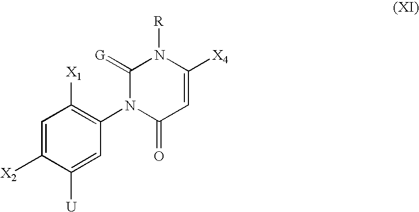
C1=C([X2])C([U])=CC(N2C(=O)C=C([X4])N([R])C2=[G])=C1[X1]
